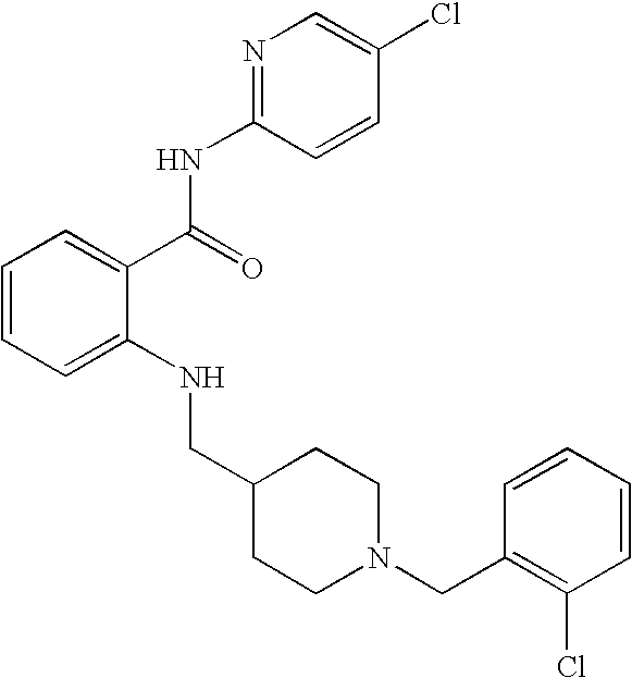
C1=CC=C(NCC2CCN(CC3=C(Cl)C=CC=C3)CC2)C(C(NC2=NC=C(Cl)C=C2)=O)=C1
